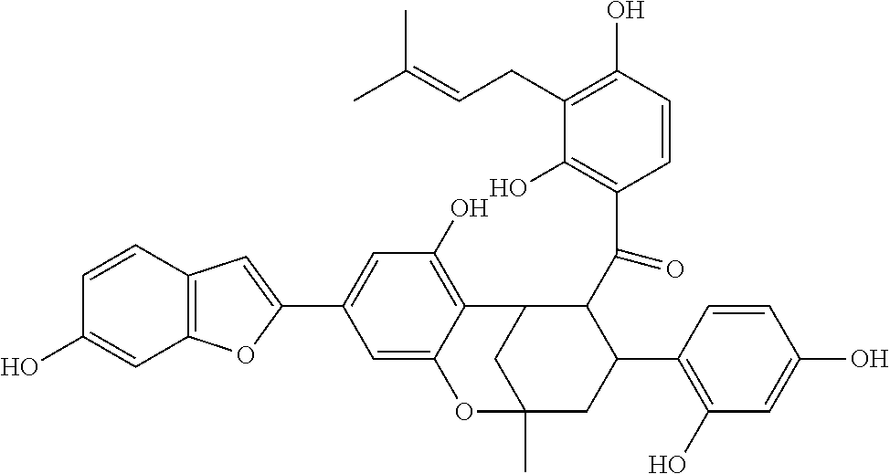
C1=CC2=C(C=C1O)OC(C1=CC(O)=C3C(=C1)OC1(C)CC3C(C(C3=C(O)C(CC=C(C)C)=C(O)C=C3)=O)C(C3=C(O)C=C(O)C=C3)C1)=C2
